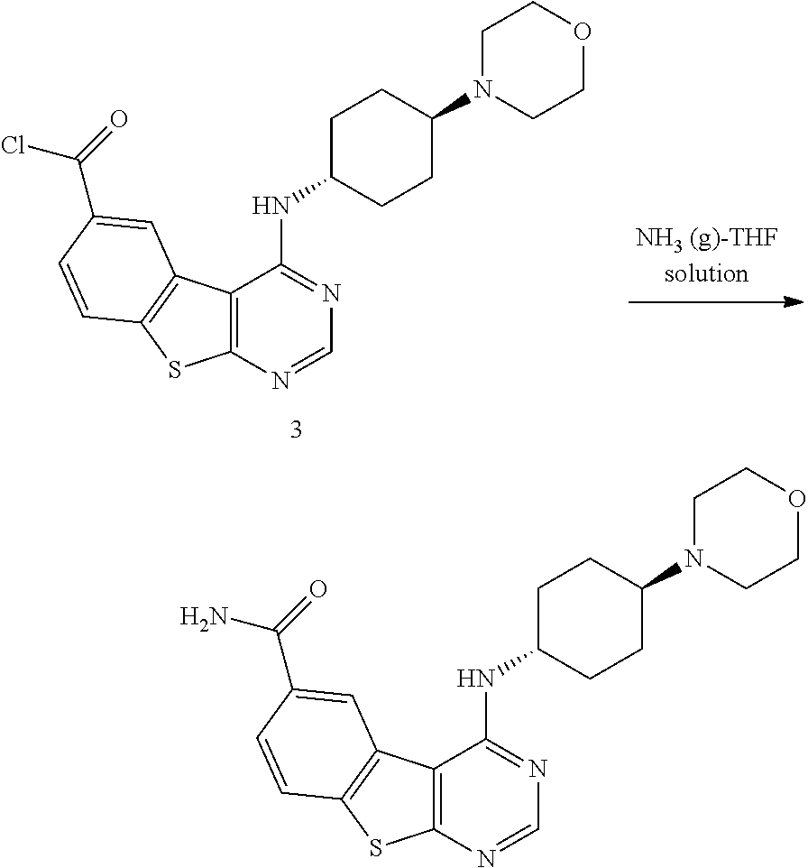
C12=C(N=CN=C1NC1CCC(N3CCOCC3)CC1)SC1=C2C=C(C(Cl)=O)C=C1.C12=C(N=CN=C1NC1CCC(N3CCOCC3)CC1)SC1=C2C=C(C(N)=O)C=C1
